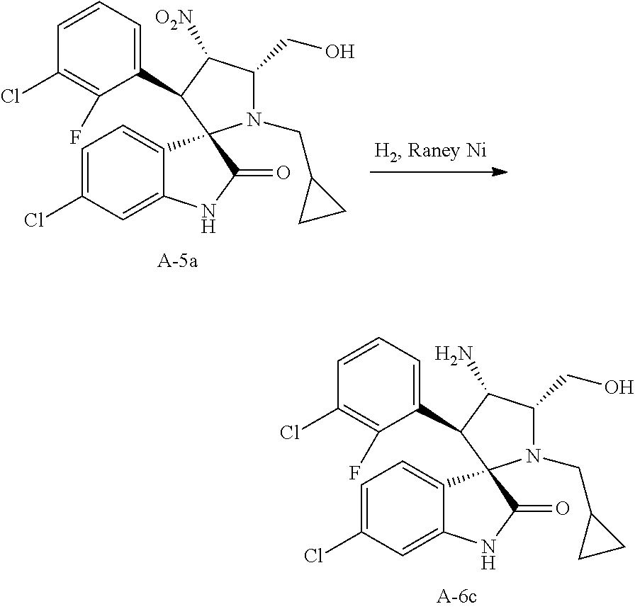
C1=C(Cl)C=C2C(=C1)C1(C(=O)N2)N(CC2CC2)C(CO)C(N)C1C1=CC=CC(Cl)=C1F.C1=C(Cl)C=C2C(=C1)C1(C(=O)N2)N(CC2CC2)C(CO)C([O2N])C1C1=CC=CC(Cl)=C1F
